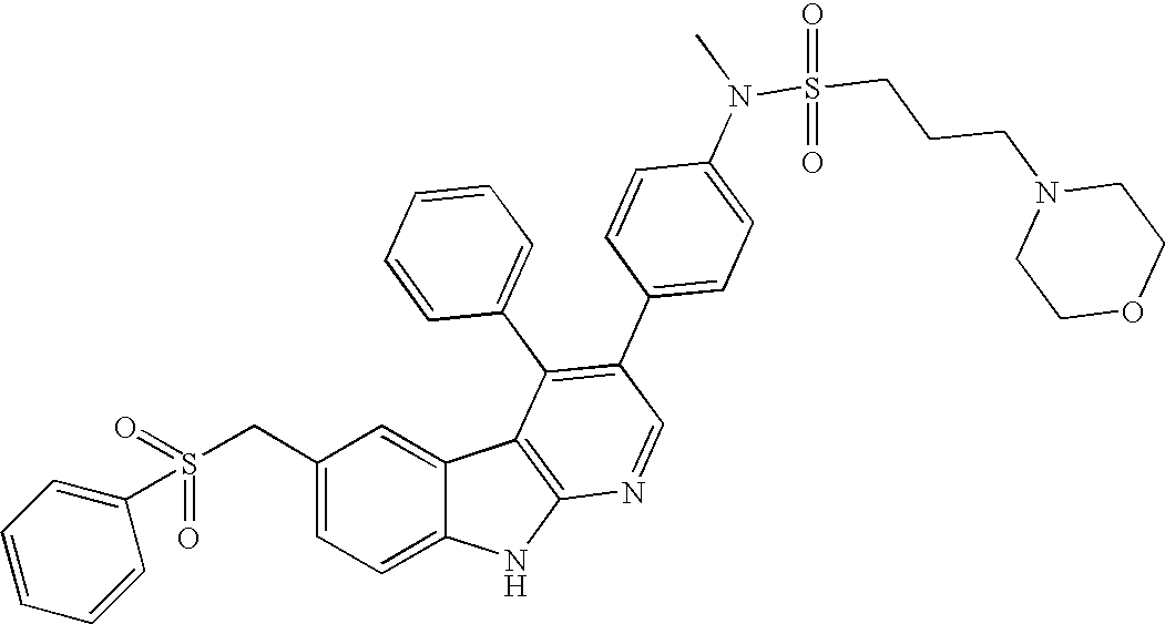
C(C1=CC=C2C(=C1)C1=C(N2)N=CC(C2=CC=C(N(C)S(CCCN3CCOCC3)(=O)=O)C=C2)=C1C1=CC=CC=C1)S(C1=CC=CC=C1)(=O)=O
